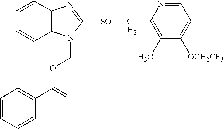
C12=C(N(COC(C3=CC=CC=C3)=O)C([SO]CC3=C(C)C([OCH2CF3])=CC=N3)=N1)C=CC=C2.[H2]
